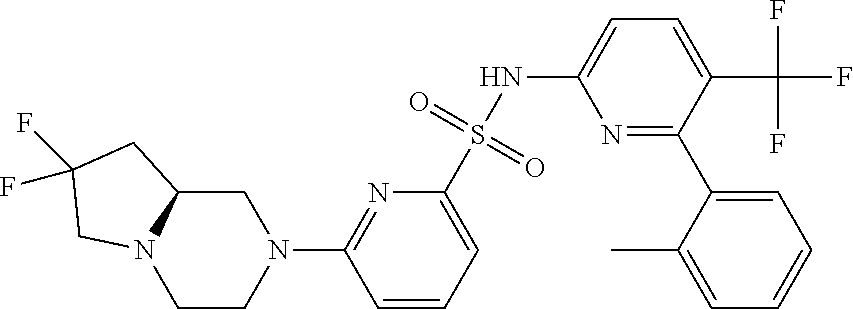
C1CN(C2=NC(S(NC3=CC=C(C(F)(F)F)C(C4=CC=CC=C4C)=N3)(=O)=O)=CC=C2)CC2N1CC(F)(F)C2
